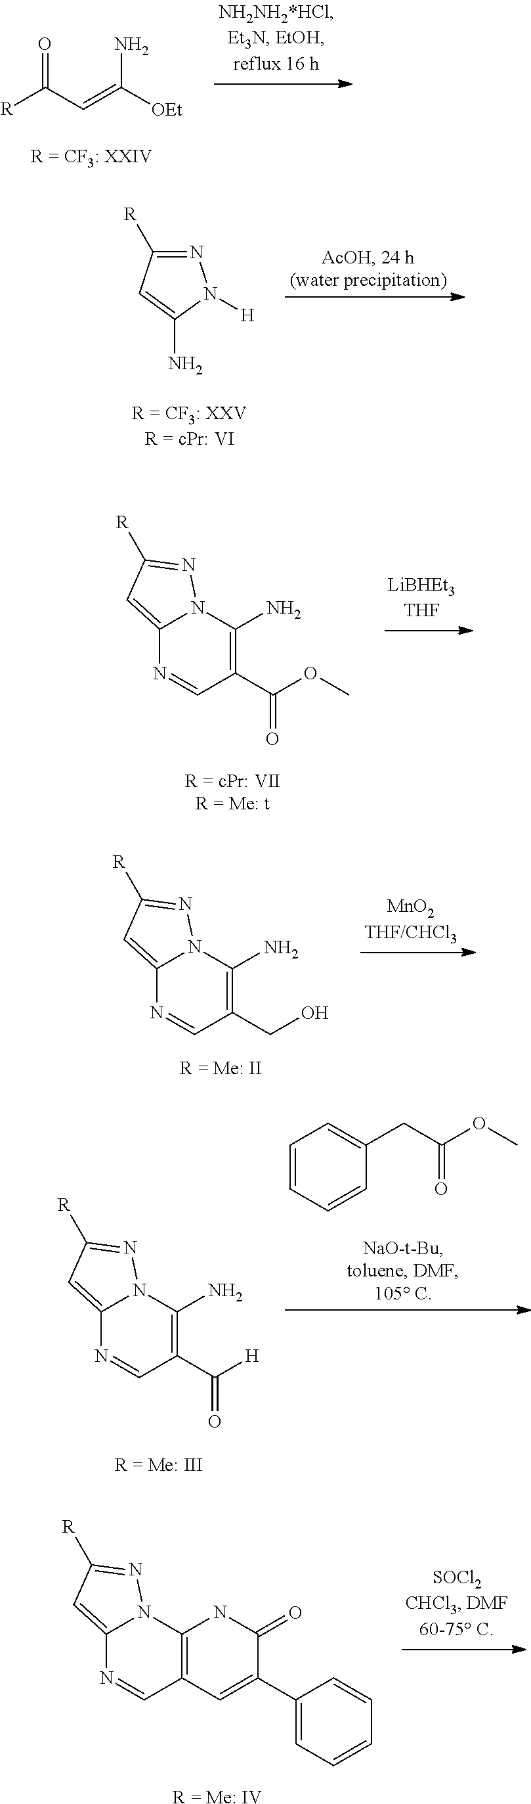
C(=C([OEt])N)C([R])=O.N1=C([R])C=C(N)N1[H].C1(N)=C(C(OC)=O)C=NC2=CC([R])=NN12.[R = cPr: VIIR = Me: t].C1(N)=C(CO)C=NC2=CC([R])=NN12.[R = Me: II].C1=CC=CC(CC(OC)=O)=C1.C1(N)=C(C([H])=O)C=NC2=CC([R])=NN12.[R = Me: III].C12=C(C=C(C3=CC=CC=C3)C(=O)N1)C=NC1=CC([R])=NN21.[R = Me: IV]
